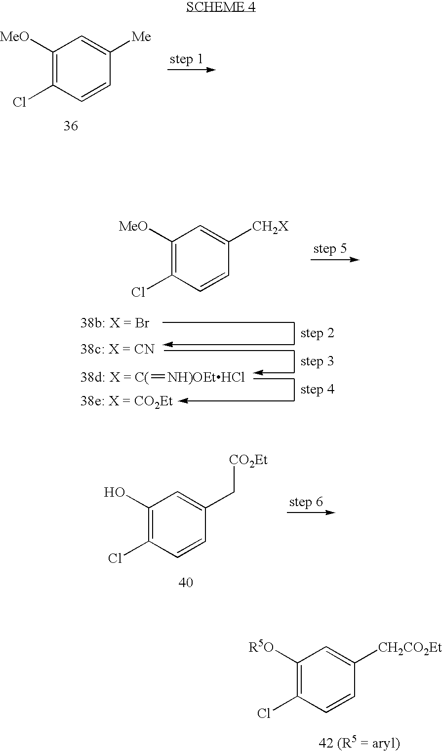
C1([MeO])=C(Cl)C=CC([Me])=C1.C1([MeO])=C(Cl)C=CC([CH2X])=C1.[C(]=[NH)OEtHCl].C1(O)=C(Cl)C=CC(C[CO2Et])=C1.C1([R5O])=C(Cl)C=CC([CH2CO2Et])=C1
